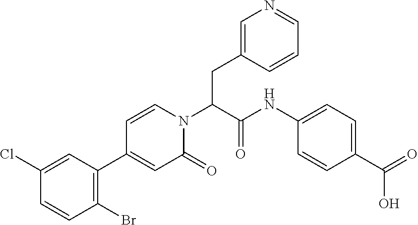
C(C(N1C=CC(C2=C(Br)C=CC(Cl)=C2)=CC1=O)C(NC1=CC=C(C(O)=O)C=C1)=O)C1=CN=CC=C1
